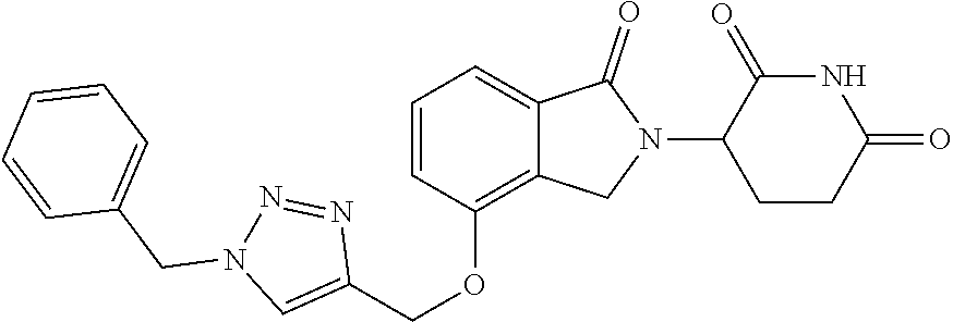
C1(OCC2=CN(CC3=CC=CC=C3)N=N2)=C2C(=CC=C1)C(=O)N(C1CCC(=O)NC1=O)C2
